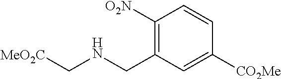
C1(CNC[MeO2C])=C([O2N])C=CC([CO2Me])=C1
